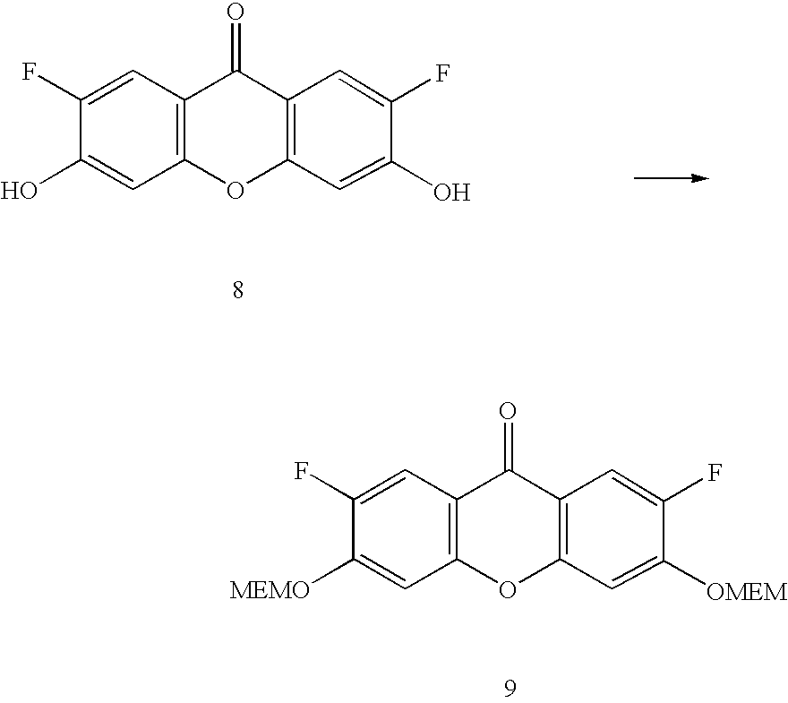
C1(F)=CC2=C(C=C1[MEMO])OC1=C(C2=O)C=C(F)C([OMEM])=C1.C1(F)=CC2=C(C=C1O)OC1=C(C2=O)C=C(F)C(O)=C1
